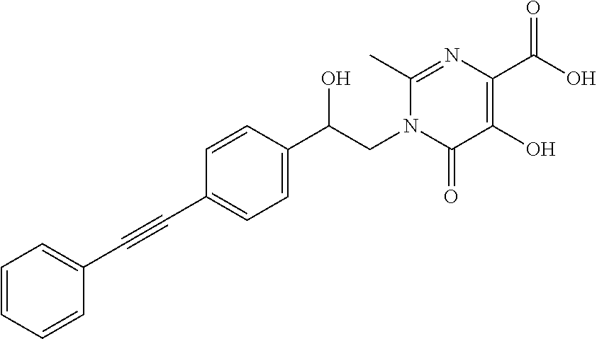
C(C1=CC=C(C(CN2C(=O)C(O)=C(C(O)=O)N=C2C)O)C=C1)#CC1=CC=CC=C1
